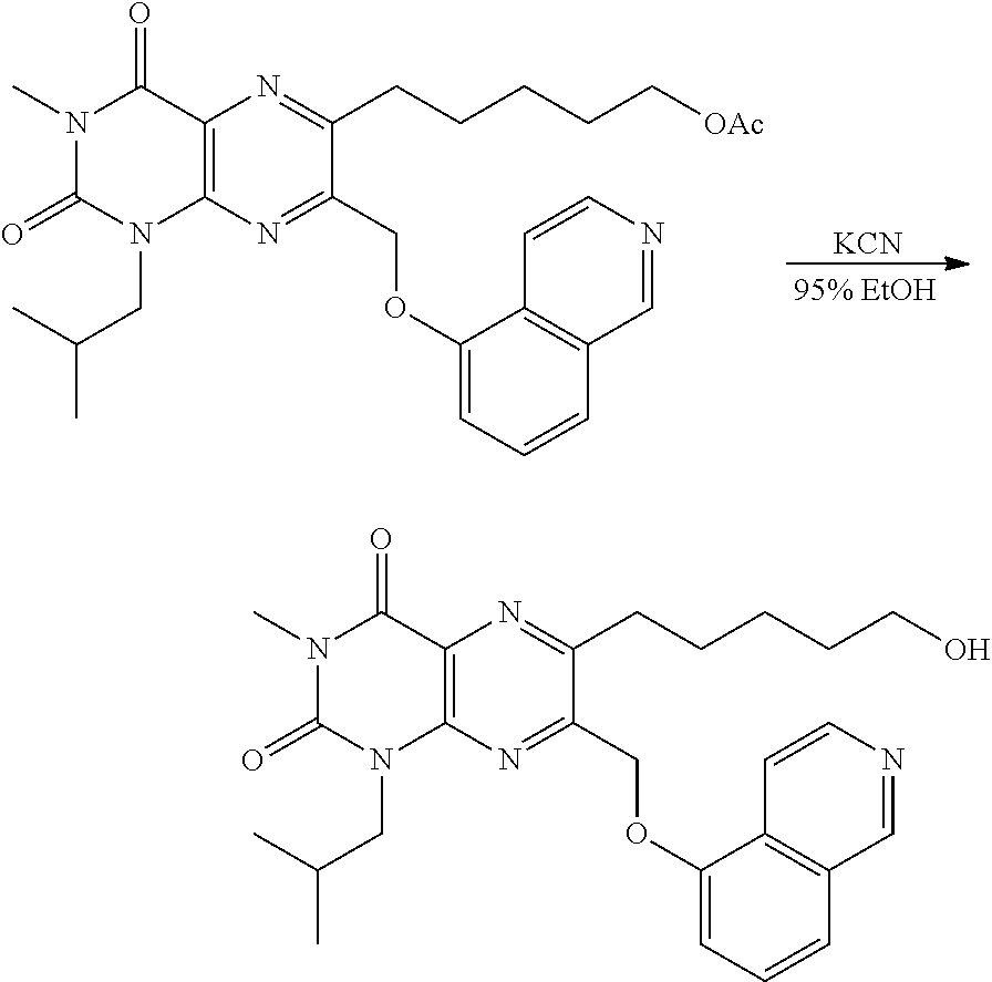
C12=C(N=C(COC3=CC=CC4=C3C=CN=C4)C(CCCCC[OAc])=N1)N(CC(C)C)C(=O)N(C)C2=O.[KCN].C12=C(N=C(COC3=CC=CC4=C3C=CN=C4)C(CCCCCO)=N1)N(CC(C)C)C(=O)N(C)C2=O
